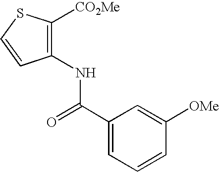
C1(NC(C2=CC=CC([OMe])=C2)=O)=C([CO2Me])SC=C1
